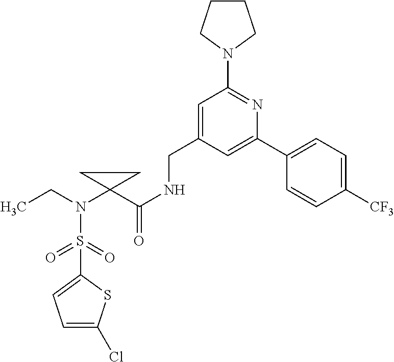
C1=C(Cl)SC(S(=O)(=O)N(CC)C2(C(NCC3=CC(N4CCCC4)=NC(C4=CC=C([CF3])C=C4)=C3)=O)CC2)=C1
